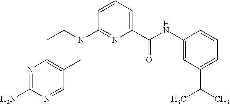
C1=CC=C(C(NC2=CC(C(C)C)=CC=C2)=O)N=C1N1CCC2=C(C1)C=NC(N)=N2
